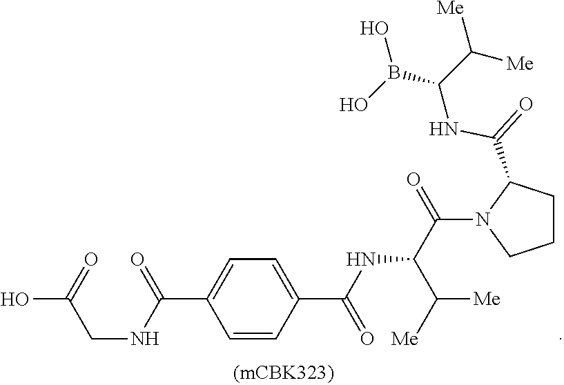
OC(CNC(=O)C1=CC=C(C(NC(C([Me])[Me])C(=O)N2CCCC2C(=O)NC(B(O)O)C([Me])[Me])=O)C=C1)=O
